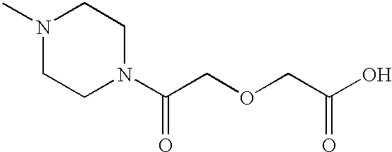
N1(C)CCN(C(COCC(O)=O)=O)CC1
